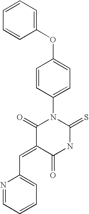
C1=CC=C(OC2=CC=C(N3C(=S)NC(=O)C(=CC4=CC=CC=N4)C3=O)C=C2)C=C1
